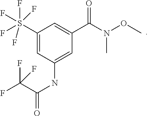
C1(S(F)(F)(F)(F)F)=CC(NC(=O)C(F)(F)F)=CC(C(N(OC)C)=O)=C1
